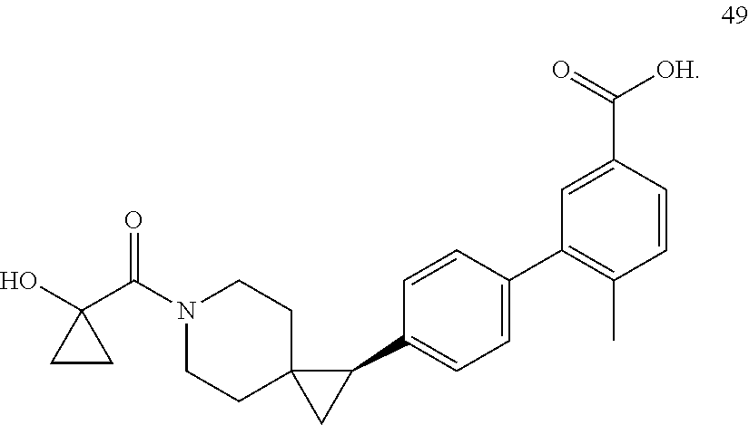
O=C(N1CCC2(CC1)CC2C1=CC=C(C2=C(C)C=CC(C(=O)[OH])=C2)C=C1)C1(O)CC1
